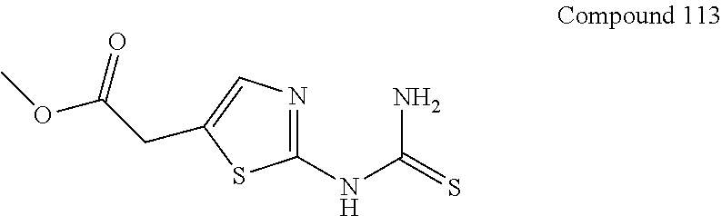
N(C(=S)N)C1=NC=C(CC(OC)=O)S1
